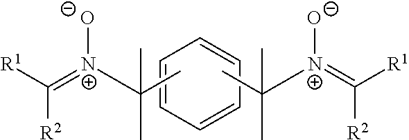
C([R2])([R1])=[N+]([O-])C(C)(C)C.C([R2])([R1])=[N+]([O-])C(C)(C)C.C1=CC=CC=C1
